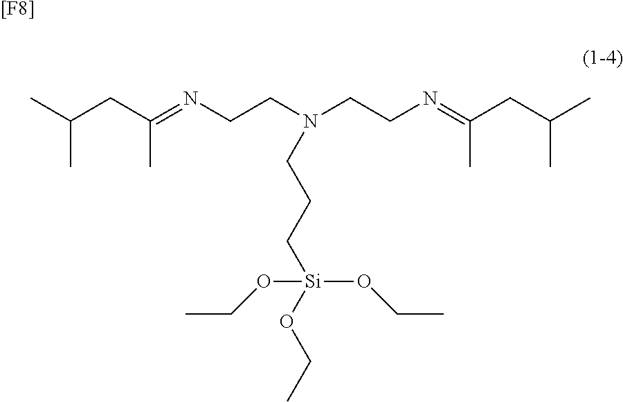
[[F8]].CC(CC(=NCCN(CCC[Si](OCC)(OCC)OCC)CCN=C(C)CC(C)C)C)C
